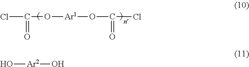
ClC(O[Ar1]OC(Cl)=O)=O.[Ar2](O)O
